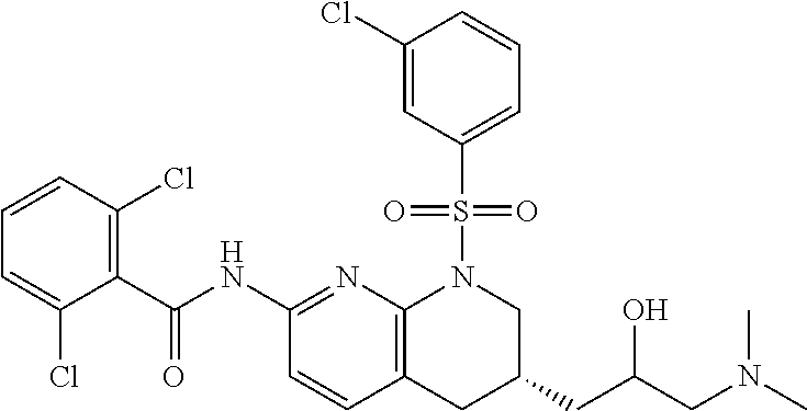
C1(C(NC2=NC3=C(C=C2)CC(CC(CN(C)C)O)CN3S(C2=CC=CC(Cl)=C2)(=O)=O)=O)=C(Cl)C=CC=C1Cl
